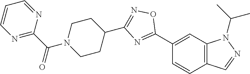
C1(C2=NC(C3CCN(C(C4=NC=CC=N4)=O)CC3)=NO2)=CC2=C(C=C1)C=NN2C(C)C
